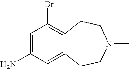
C1=C(N)C=C2C(=C1Br)CCN(C)CC2
